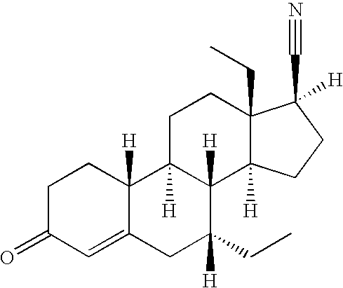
C1C2([H])C([H])(C3([H])C(CC)(C1)C(C#N)([H])CC3)C([H])(CC)CC1=CC(=O)CCC21[H]
